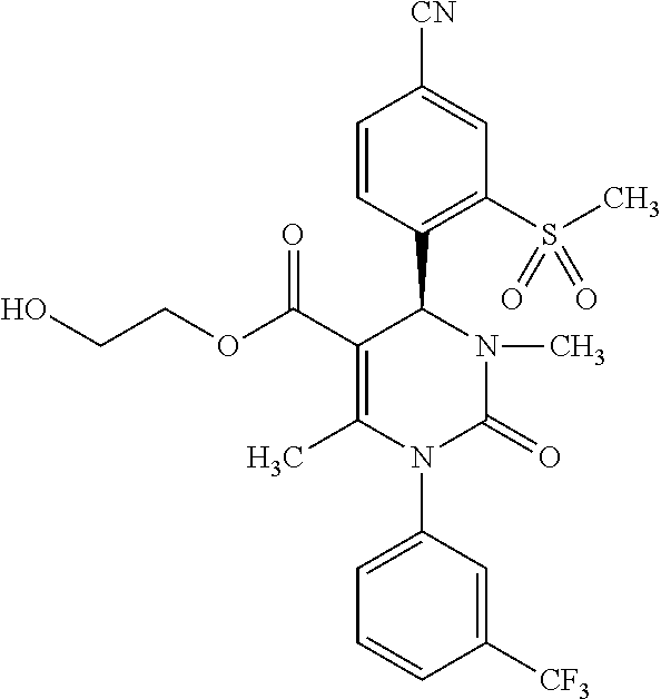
C1=CC(C2C(C(OCCO)=O)=C(C)N(C3=CC=CC([CF3])=C3)C(=O)N2C)=C(S(C)(=O)=O)C=C1[CN]
